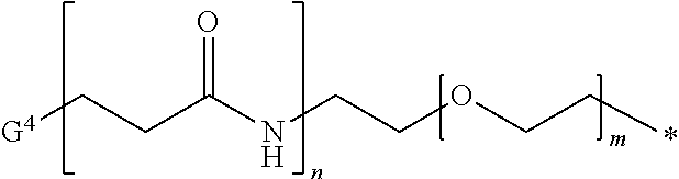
[G4]CCC(=O)NCCOCC*
